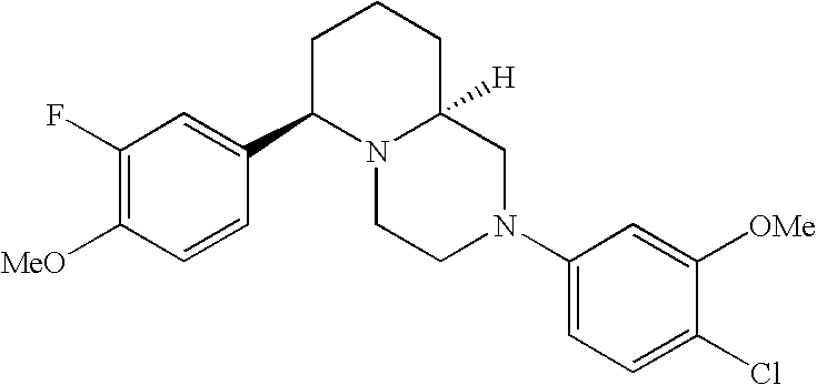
C1(F)=C([MeO])C=CC(C2N3C([H])(CCC2)CN(C2=CC=C(Cl)C([OMe])=C2)CC3)=C1
